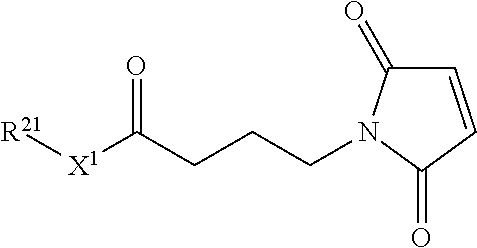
[R21][X1]C(CCCN1C(=O)C=CC1=O)=O
